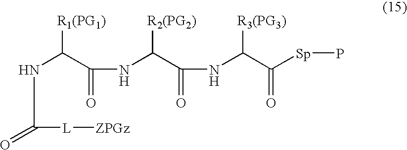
[R2(PG2)]C(C(=O)NC(C([Sp]P)=O)[R3(PG3)])NC(=O)C(NC(=O)[L][ZPGz])[R1(PG1)]
